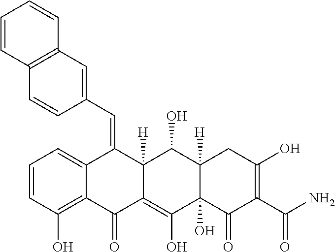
C1=CC(O)=C2C(=C1)C(=CC1=CC3=C(C=C1)C=CC=C3)C1([H])C(=C(O)C3(O)C([H])(C1O)CC(O)=C(C(N)=O)C3=O)C2=O
